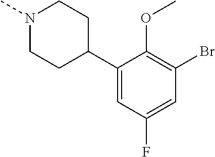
C1(C2CCN(C)CC2)=CC(F)=CC(Br)=C1OC
